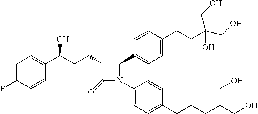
C1=C(F)C=CC(C(CCC2C(=O)N(C3=CC=C(CCCC(CO)CO)C=C3)C2C2=CC=C(CCC(CO)(CO)O)C=C2)O)=C1
